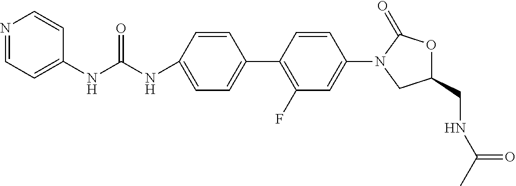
C1=C(NC(NC2=CC=NC=C2)=O)C=CC(C2=C(F)C=C(N3CC(CNC(C)=O)OC3=O)C=C2)=C1
